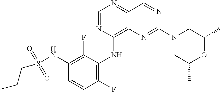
C1=NC(NC2=C(F)C=CC(NS(CCC)(=O)=O)=C2F)=C2C(=N1)C=NC(N1CC(C)OC(C)C1)=N2
